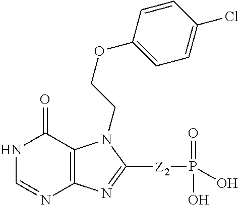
C12=C(C(=O)NC=N1)N(CCOC1=CC=C(Cl)C=C1)C([Z2]P(O)(O)=O)=N2
